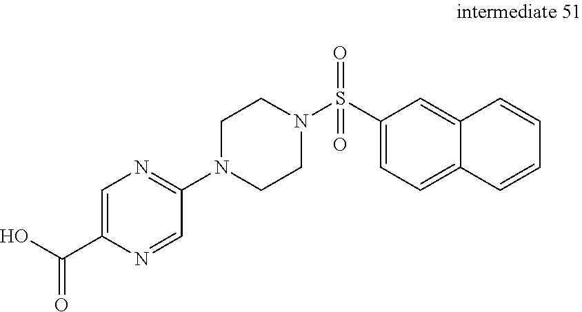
C1(S(N2CCN(C3=NC=C(C(O)=O)N=C3)CC2)(=O)=O)=CC=C2C(=C1)C=CC=C2
